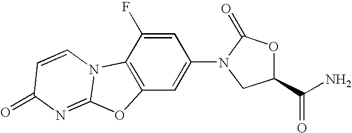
C12=C(C(F)=CC(N3C(=O)OC(C(N)=O)C3)=C1)N1C(=NC(=O)C=C1)O2
